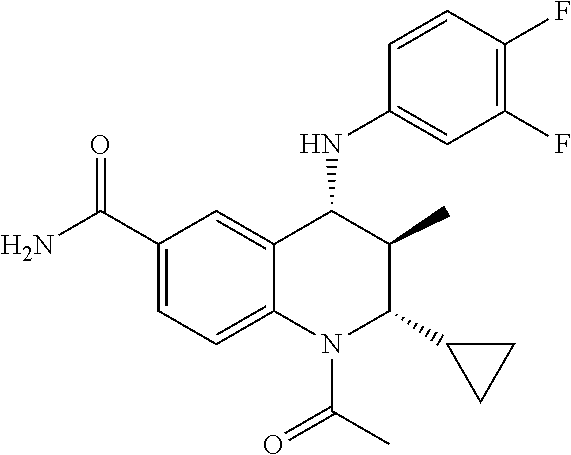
C1(C(N)=O)=CC=C2C(=C1)C(NC1=CC(F)=C(F)C=C1)C(C)C(C1CC1)N2C(C)=O
